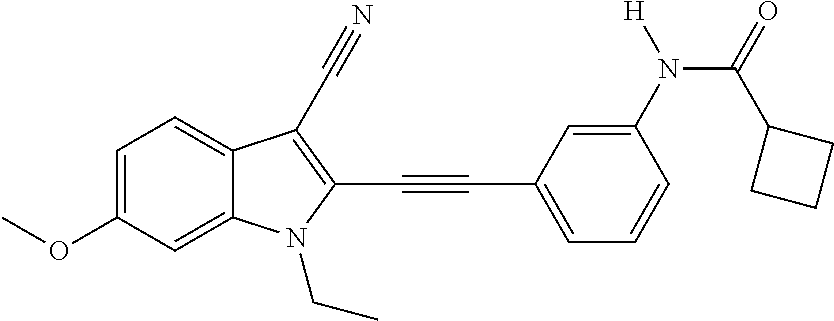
C1=C(OC)C=C2C(=C1)C(C#N)=C(C#CC1=CC=CC(N(C(=O)C3CCC3)[H])=C1)N2CC
